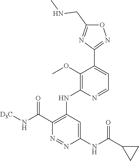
O1C(CNC)=NC(C2=CC=NC(NC3=C(C(N[D3C])=O)N=NC(NC(C4CC4)=O)=C3)=C2OC)=N1
